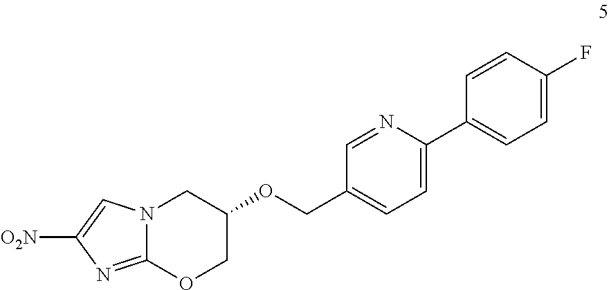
C12=NC([O2N])=CN1CC(OCC1=CC=C(C3=CC=C(F)C=C3)N=C1)CO2
